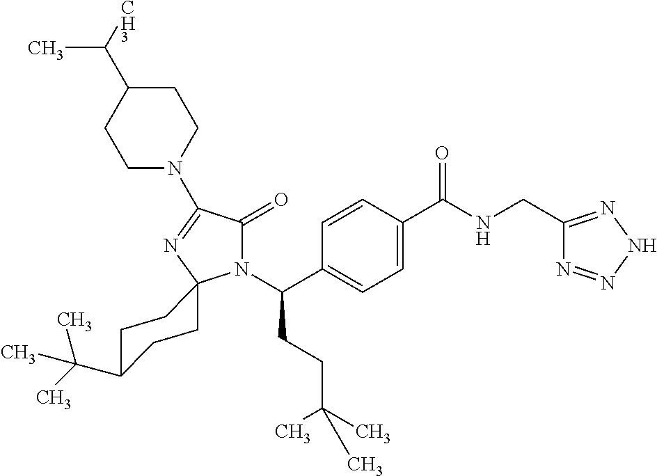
C1=C(C(=O)NCC2=NNN=N2)C=CC(C(N2C(=O)C(N3CCC(C([CH3])C)CC3)=NC23CCC(C(C)(C)C)CC3)CCC(C)(C)C)=C1
